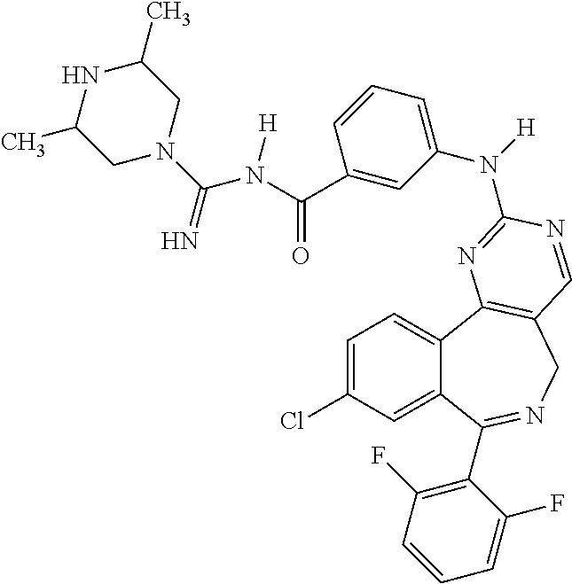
C1=C(Cl)C=C2C(=C1)C1=C(CN=C2C2=C(F)C=CC=C2F)C=NC(N(C2=CC=CC(C(N(C(N3CC(C)NC(C)C3)=N)[H])=O)=C2)[H])=N1
